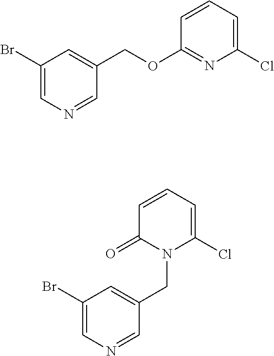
C1(Br)=CN=CC(COC2=NC(Cl)=CC=C2)=C1.C1(Br)=CN=CC(CN2C(Cl)=CC=CC2=O)=C1
